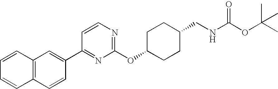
C12=C(C=CC(C3=NC(OC4CCC(CNC(OC(C)(C)C)=O)CC4)=NC=C3)=C1)C=CC=C2
